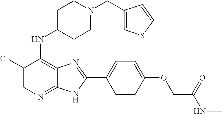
C1(Cl)=CN=C2C(=C1NC1CCN(CC3=CSC=C3)CC1)N=C(C1=CC=C(OCC(NC)=O)C=C1)N2
